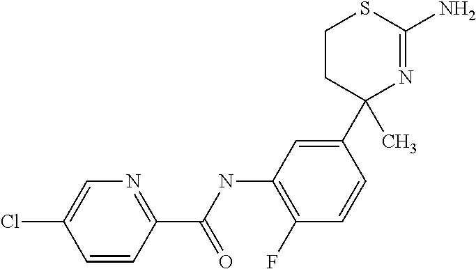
C1=CC(C(NC2=C(F)C=CC(C3(C)N=C(N)SCC3)=C2)=O)=NC=C1Cl
